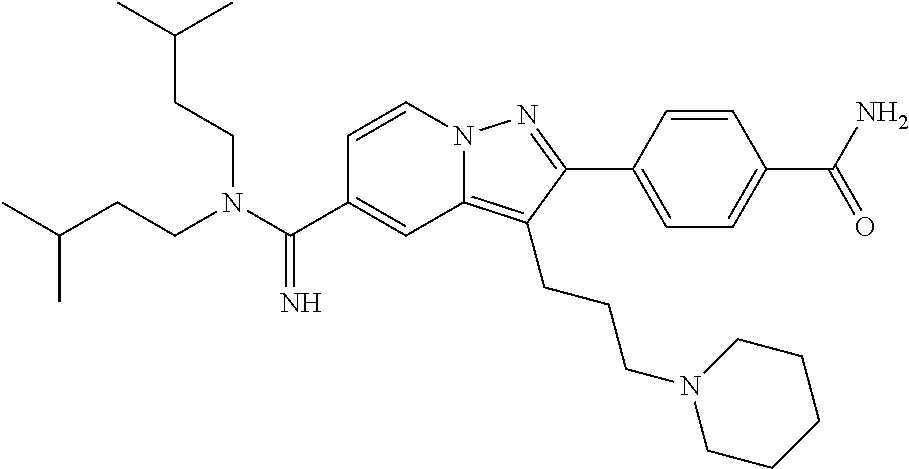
C1=CN2C(=C(CCCN3CCCCC3)C(C3=CC=C(C(N)=O)C=C3)=N2)C=C1C(N(CCC(C)C)CCC(C)C)=N
